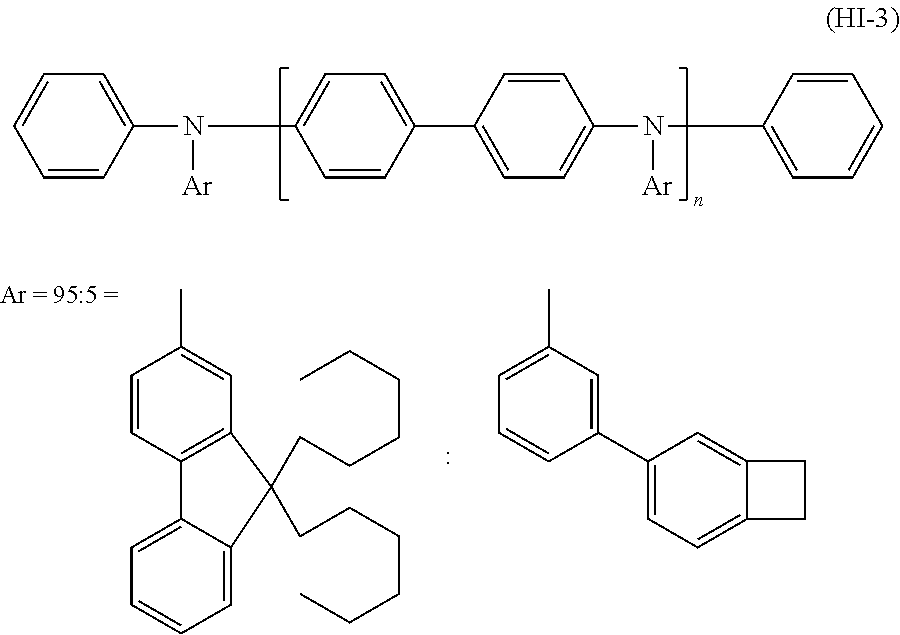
C1=CC(N(C2=CC=C(C3=CC=C(N([Ar])C4=CC=CC=C4)C=C3)C=C2)[Ar])=CC=C1.C1=CC2=C(C=C1C)C(CCCCCC)(CCCCCC)C1=CC=CC=C21.C1(C2=CC=C3C(=C2)CC3)=CC(C)=CC=C1
